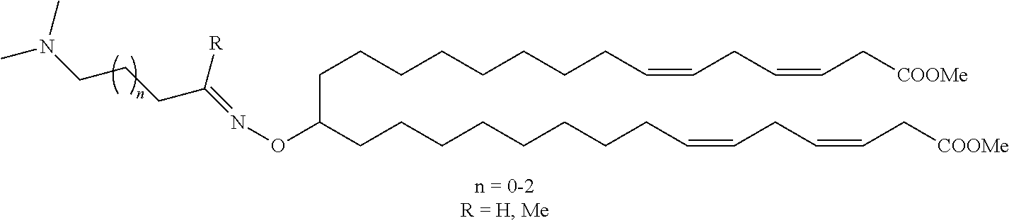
C(CCCCCCCC=CCC=CC[COOMe])C(CCCCCCCCC=CCC=CC[COOMe])ON=C(CCCN(C)C)[R]
